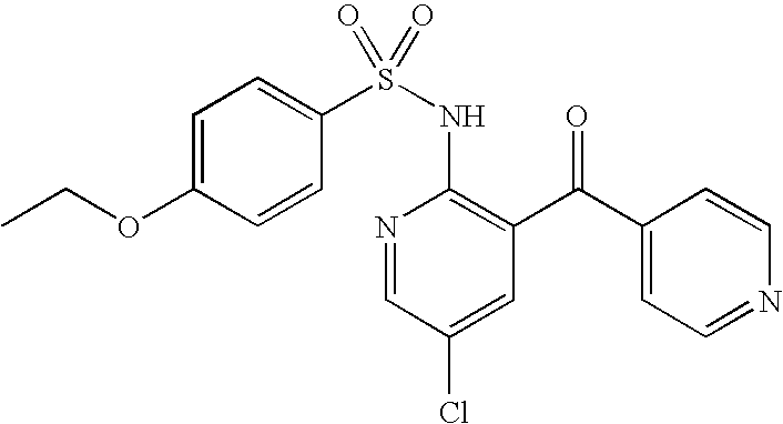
C1=C(OCC)C=CC(S(NC2=C(C(C3=CC=NC=C3)=O)C=C(Cl)C=N2)(=O)=O)=C1
